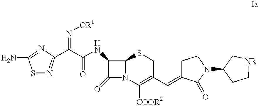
NC1=NC(C(C(=O)NC2C(=O)N3C2SCC(C=C2CCN(C4CC[NR]C4)C2=O)=C3[COOR2])=N[OR1])=NS1
